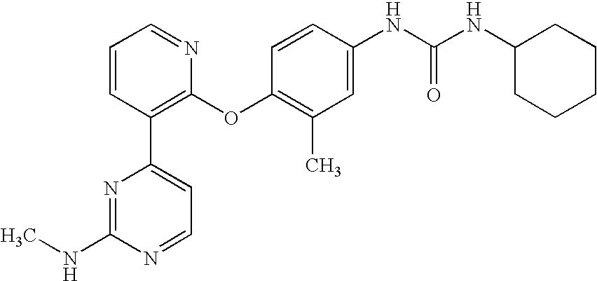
C1=CC(C2=CC=NC(NC)=N2)=C(OC2=C(C)C=C(NC(NC3CCCCC3)=O)C=C2)N=C1
